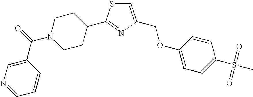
C1=C(COC2=CC=C(S(=O)(=O)C)C=C2)N=C(C2CCN(C(=O)C3=CN=CC=C3)CC2)S1
